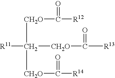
[CH2O](C([CH2O]C([R14])=O)([CH2O]C([R13])=O)[R11])C([R12])=O
